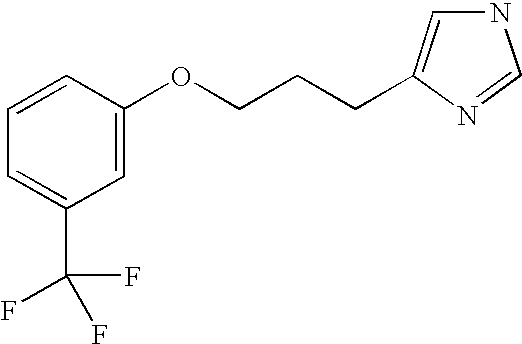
C1=CC(OCCCC2=CNC=N2)=CC(C(F)(F)F)=C1
